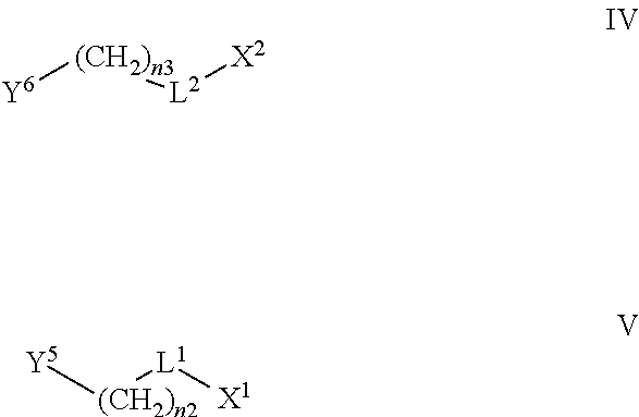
[Y6][(CH2)n3][L2][X2].[Y5][(CH2)n2][L1][X1]
